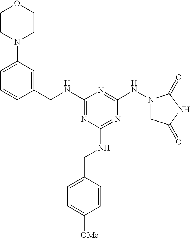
C1(NCC2=CC(N3CCOCC3)=CC=C2)=NC(NCC2=CC=C([OMe])C=C2)=NC(NN2CC(=O)NC2=O)=N1
